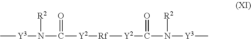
C[Y3]N([R2])C(=O)[Y2][Rf][Y2]C(=O)N([R2])[Y3]C
